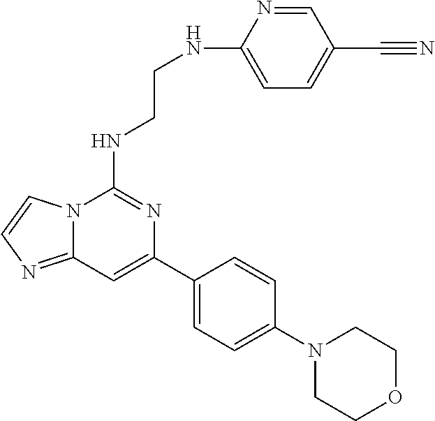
C12=NC=CN1C(NCCNC1=CC=C(C#N)C=N1)=NC(C1=CC=C(N3CCOCC3)C=C1)=C2
